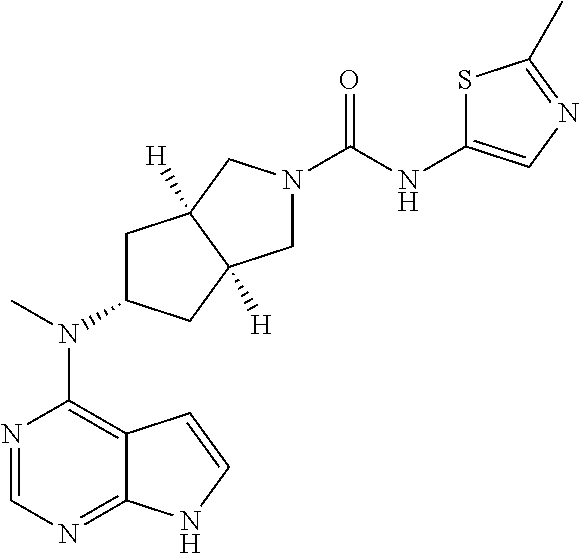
N1=CN=C2C(=C1N(C1CC3([H])C([H])(C1)CN(C(NC1=CN=C(C)S1)=O)C3)C)C=CN2
